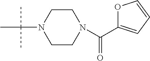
C1CN(C(C)(C)C)CCN1C(=O)C1=CC=CO1
